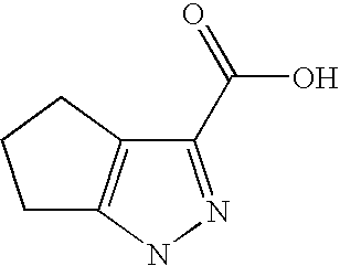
C1(C(=O)O)=NNC2=C1CCC2
